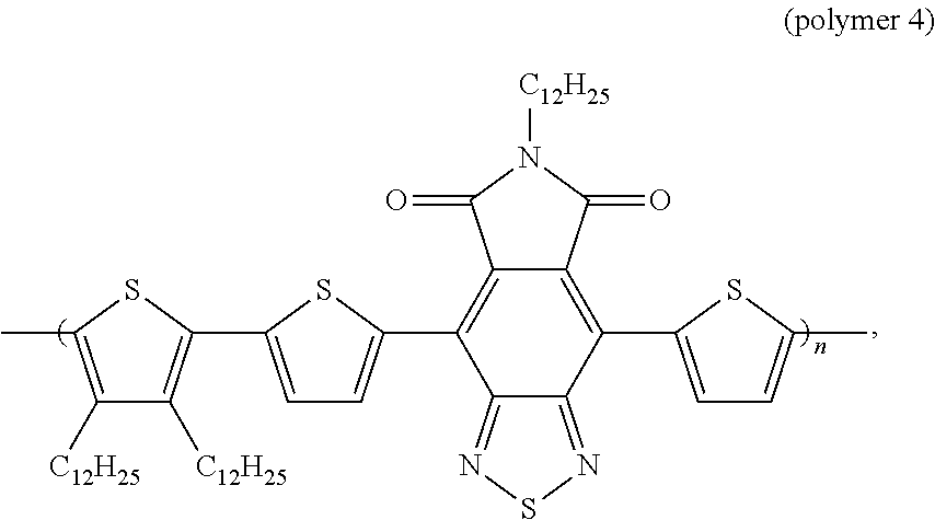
C1([C12H25])=C(C)SC(C2=CC=C(C3=C4C(=C(C5=CC=C(C)S5)C5=NSN=C35)C(=O)N([C12H25])C4=O)S2)=C1[C12H25]
